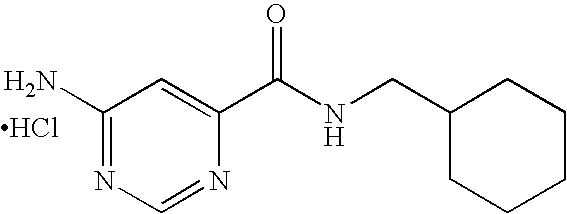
C1(N)=NC=NC(C(NCC2CCCCC2)=O)=C1.Cl
